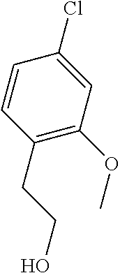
C1=CC(CCO)=C(OC)C=C1Cl
